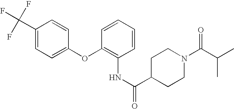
N(C1=C(OC2=CC=C(C(F)(F)F)C=C2)C=CC=C1)C(=O)C1CCN(C(C(C)C)=O)CC1
